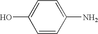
C1=CC(N)=CC=C1O
